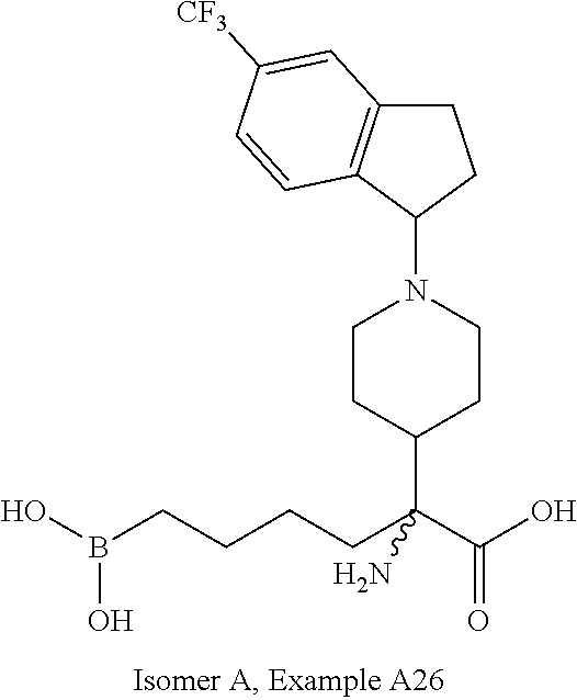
C1(N2CCC(C(CCCCB(O)O)(C(O)=O)N)CC2)CCC2=C1C=CC([CF3])=C2
